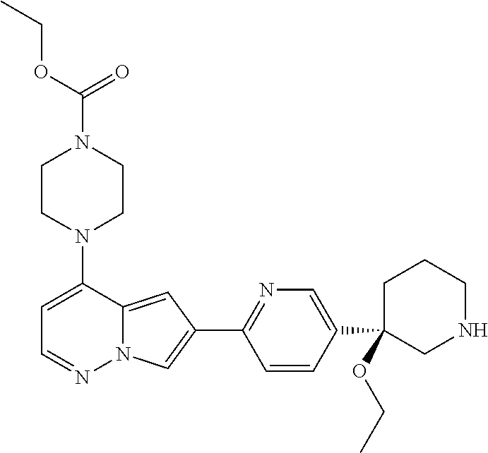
N1(C2=CC=NN3C2=CC(C2=NC=C(C4(OCC)CNCCC4)C=C2)=C3)CCN(C(=O)OCC)CC1
